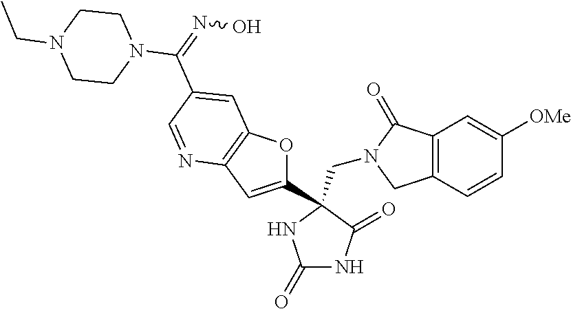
C(N1CC2=C(C1=O)C=C([OMe])C=C2)C1(C2=CC3=C(O2)C=C(C(=NO)N2CCN(CC)CC2)C=N3)C(=O)NC(=O)N1
